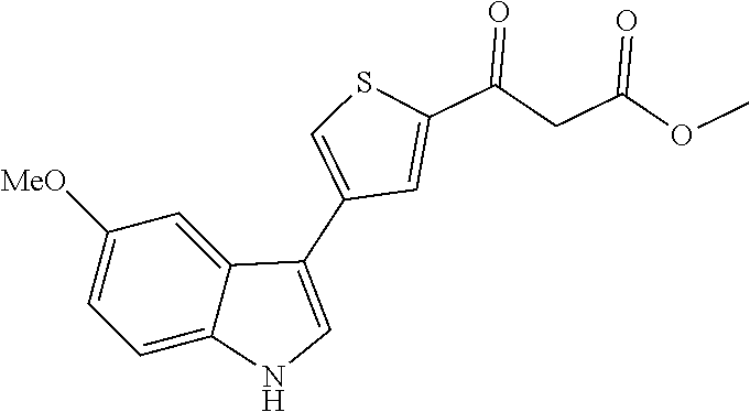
C1=C2C(=CC([MeO])=C1)C(C1=CSC(C(CC(OC)=O)=O)=C1)=CN2
